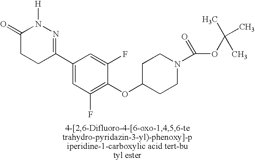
N1([H])C(=O)CCC(C2=CC(F)=C(OC3CCN(C(OC(C)(C)C)=O)CC3)C(F)=C2)=N1
